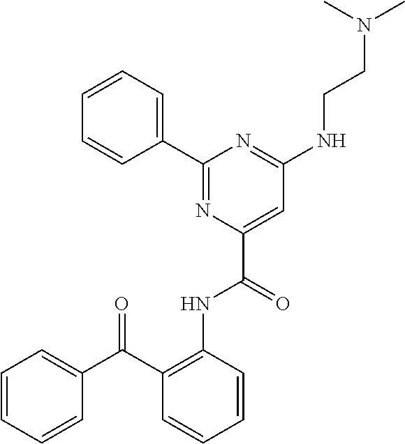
C1(C2=CC=CC=C2)=NC(C(=O)NC2=C(C(C3=CC=CC=C3)=O)C=CC=C2)=CC(NCCN(C)C)=N1
